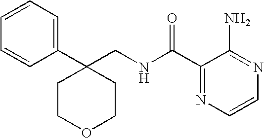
C1(CNC(C2=NC=CN=C2N)=O)(C2=CC=CC=C2)CCOCC1
